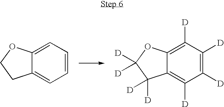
C1=CC=C2C(=C1)CCO2.C1([D])=C([D])C([D])=C2C(=C1[D])C([D])([D])C([D])([D])O2
